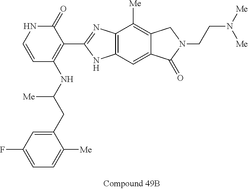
C1=CC(NC(CC2=CC(F)=CC=C2[Me])[Me])=C(C2=NC3=C(N2)C=C2C(=C3[Me])CN(CCN([Me])[Me])C2=O)C(=O)N1
